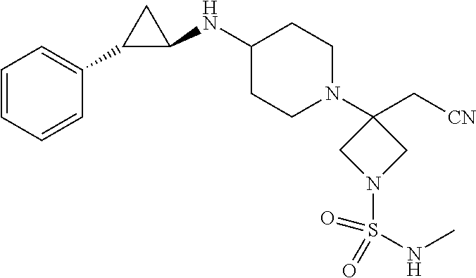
C1=CC=CC(C2C(NC3CCN(C4(C[CN])CN(S(NC)(=O)=O)C4)CC3)C2)=C1
